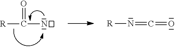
[R]C(=O)N.[R]N=C=O
